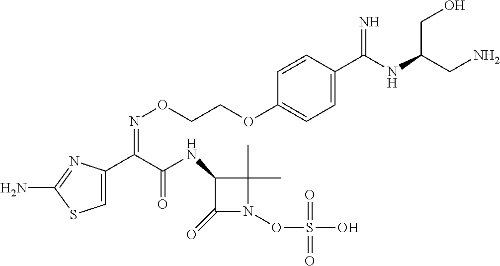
C1=C(C(C(NC2C(=O)N(OS(O)(=O)=O)C2(C)C)=O)=NOCCOC2=CC=C(C(NC(CN)CO)=N)C=C2)N=C(N)S1
